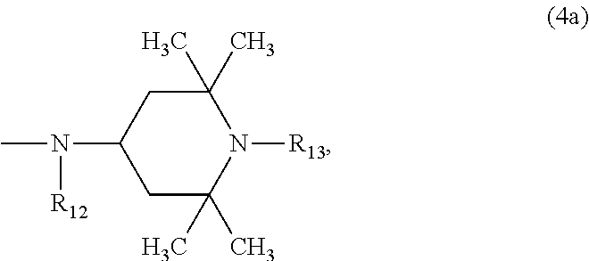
N1([R13])C(C)(C)CC(N(C)[R12])CC1(C)C
